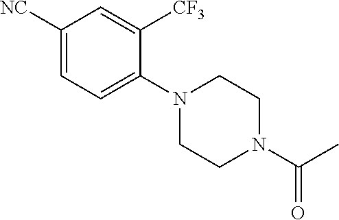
C1([NC])=CC=C(N2CCN(C(C)=O)CC2)C([CF3])=C1
